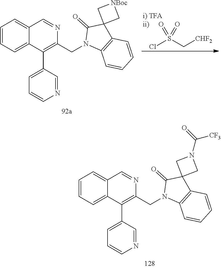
C1=CC=C2C(=C1)C=NC(CN1C3=C(C4(C1=O)C[NBoc]C4)C=CC=C3)=C2C1=CC=CN=C1.ClS(C[CHF2])(=O)=O.C1=CC=C2C(=C1)C=NC(CN1C3=C(C4(C1=O)CN(C(=O)[CF3])C4)C=CC=C3)=C2C1=CC=CN=C1
